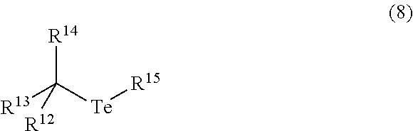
[R14]C([Te][R15])([R13])[R12]
